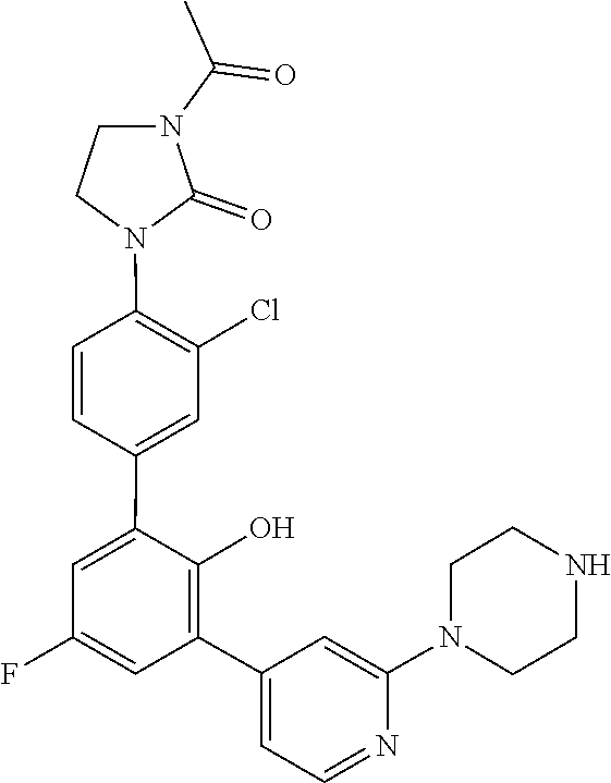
N1(C2=CC(C3=C(O)C(C4=CC(Cl)=C(N5CCN(C(C)=O)C5=O)C=C4)=CC(F)=C3)=CC=N2)CCNCC1
